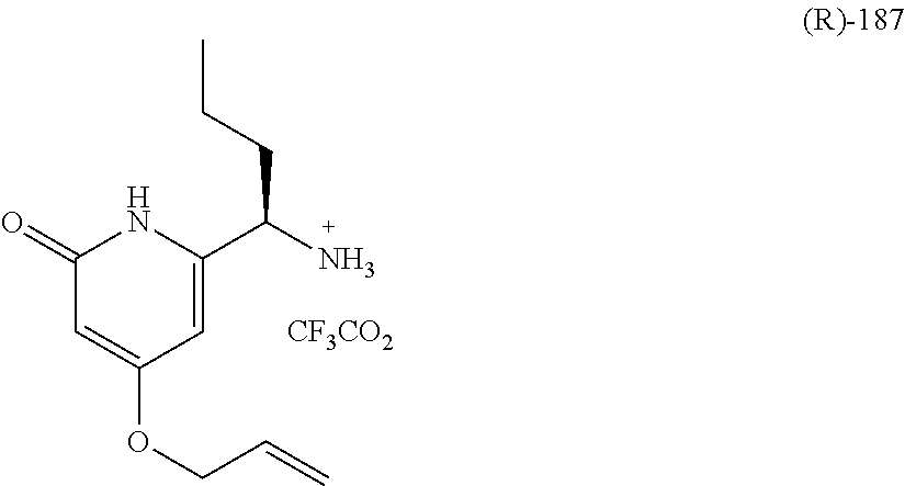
C1=C(C(N)CCC)NC(=O)C=C1OCC=C.[CF3CO2]
